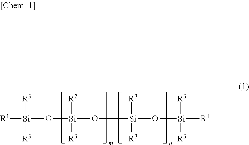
[R1][Si](O[Si](O[Si]([R3])([R3])O[Si]([R3])([R3])[R4])([R2])[R3])([R3])[R3]
